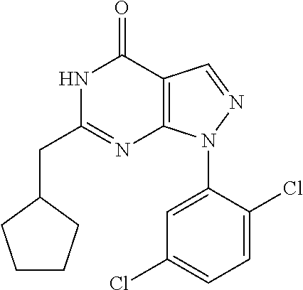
C1=C(N2C3=C(C=N2)C(=O)NC(CC2CCCC2)=N3)C(Cl)=CC=C1Cl
